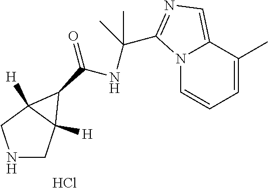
N1CC2([H])C([H])(C1)C2C(=O)NC(C1=NC=C2N1C=CC=C2C)(C)C.Cl
